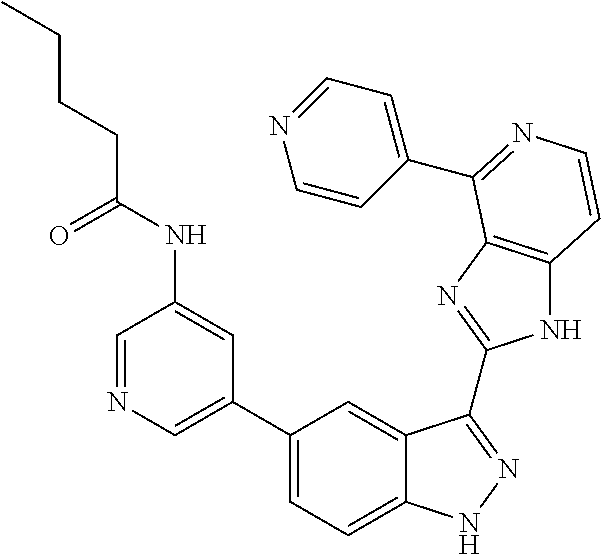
C1(C2=CN=CC(NC(CCCC)=O)=C2)=CC=C2C(=C1)C(C1=NC3=C(N1)C=CN=C3C1=CC=NC=C1)=NN2
